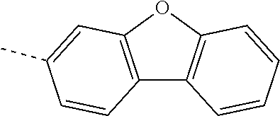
C12=C(OC3=C1C=CC=C3)C=C(C)C=C2
